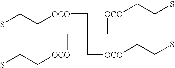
C(C(C[OCO]CCS)(C[OCO]CCS)C[OCO]CCS)[OCO]CCS
